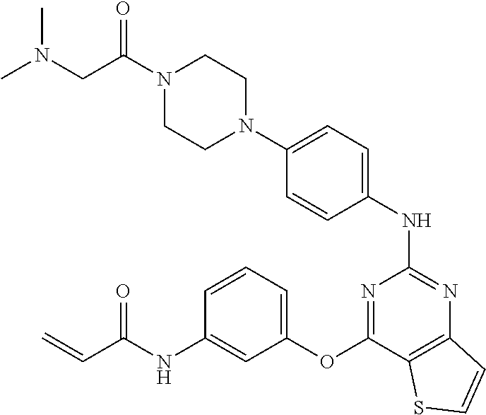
N1(C(=O)CN(C)C)CCN(C2=CC=C(NC3=NC4=C(C(OC5=CC=CC(NC(C=C)=O)=C5)=N3)SC=C4)C=C2)CC1
